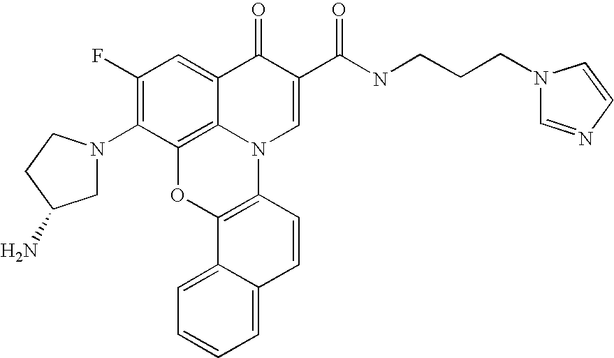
C1(F)=C(N2CC(N)CC2)C2=C3C(=C1)C(=O)C(C(NCCCN1C=NC=C1)=O)=CN3C1=C(O2)C2=CC=CC=C2C=C1
